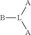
[A][L]([A])B
